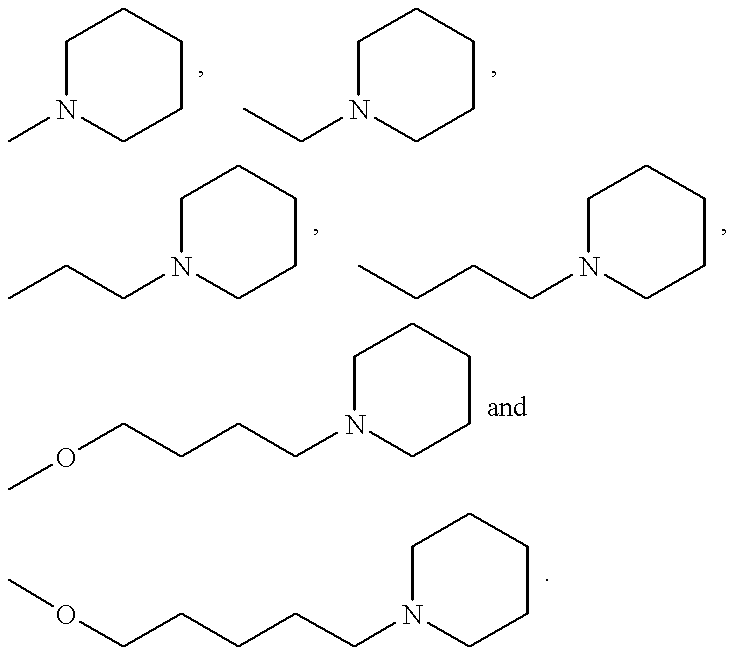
C1N(C)CCCC1.C1N(CC)CCCC1.C1N(CCC)CCCC1.C1N(CCCC)CCCC1.C1N(CCCCOC)CCCC1.C1N(CCCCCOC)CCCC1
